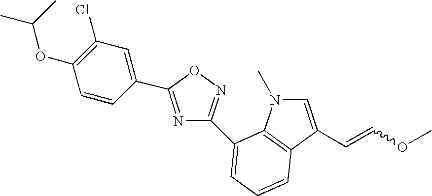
C1=C(C=COC)C2=C(N1C)C(C1=NOC(C3=CC(Cl)=C(OC(C)C)C=C3)=N1)=CC=C2
